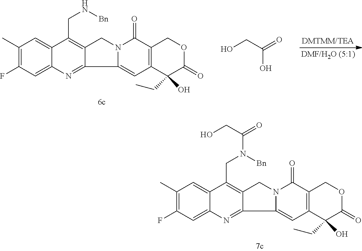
C1(C)=C(F)C=C2C(=C1)C(CN(C(=O)CO)[Bn])=C1C(=N2)C2=CC3=C(C(=O)N2C1)COC(=O)C3(CC)O.OCC(=O)O.C1(C)=C(F)C=C2C(=C1)C(CN[Bn])=C1C(=N2)C2=CC3=C(C(=O)N2C1)COC(=O)C3(CC)O
